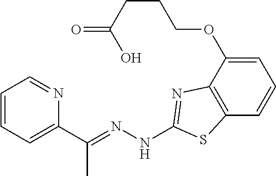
C1=CC=C(C(=NNC2=NC3=C(C=CC=C3OCCCC(=O)O)S2)C)N=C1
